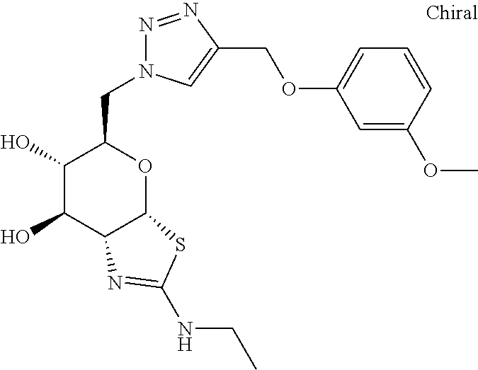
C1(O)C(O)C2C(OC1CN1N=NC(COC3=CC=CC(OC)=C3)=C1)SC(NCC)=N2
